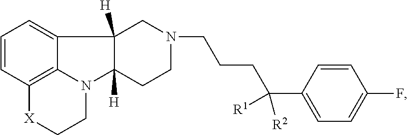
C1=CC2=C3C(=C1)C1([H])CN(CCCC(C4=CC=C(F)C=C4)([R2])[R1])CCC1([H])N3CC[X]2
